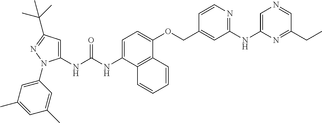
N(C(NC1=CC(C(C)(C)C)=NN1C1=CC(C)=CC(C)=C1)=O)C1=CC=C(OCC2=CC(NC3=CN=CC(CC)=N3)=NC=C2)C2=C1C=CC=C2
